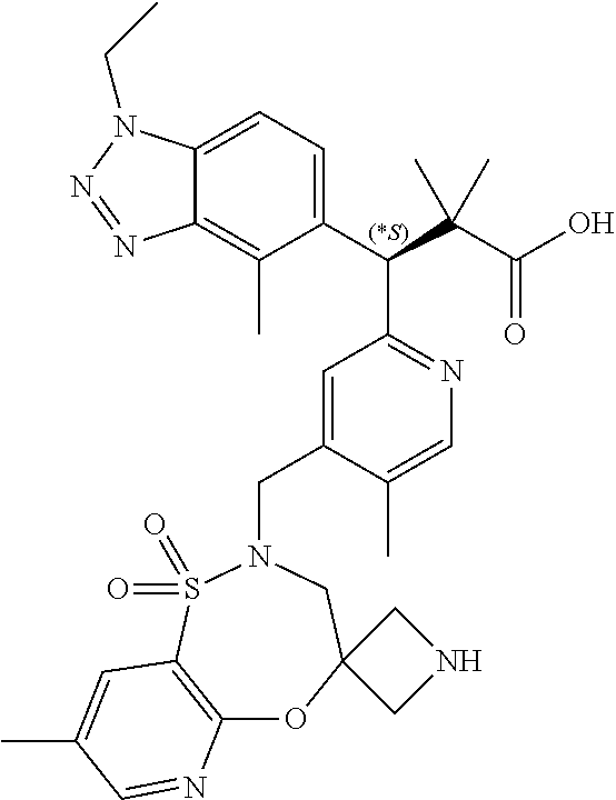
C12=CC=C(C(C(C(O)=O)(C)C)C3=NC=C(C)C(CN4CC5(OC6=C(S4(=O)=O)C=C(C)C=N6)CNC5)=C3)C(C)=C1N=NN2CC
